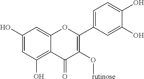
C1=C(O)C=C2C(=C1O)C(=O)C(O[rutinose])=C(C1=CC=C(O)C(O)=C1)O2
